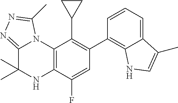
C1(C2=C3C(=CC=C2)C(C)=CN3)=C(C2CC2)C2=C(C(F)=C1)NC(C)(C)C1=NN=C(C)N21
